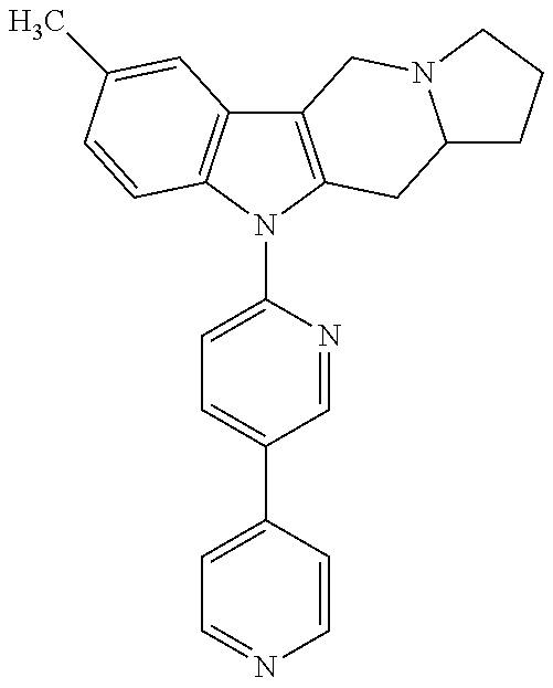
C12=C(N(C3=CC=C(C4=CC=NC=C4)C=N3)C3=C1C=C(C)C=C3)CC1N(C2)CCC1
